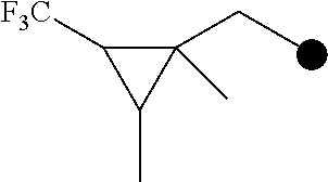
C1(CC)(C)C([F3C])C1C
